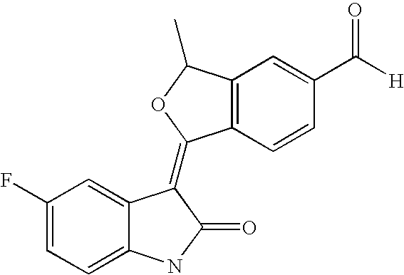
C1(F)=CC=C2C(=C1)C(=C1C3=C(C(C)O1)C=C(C([H])=O)C=C3)C(=O)N2
